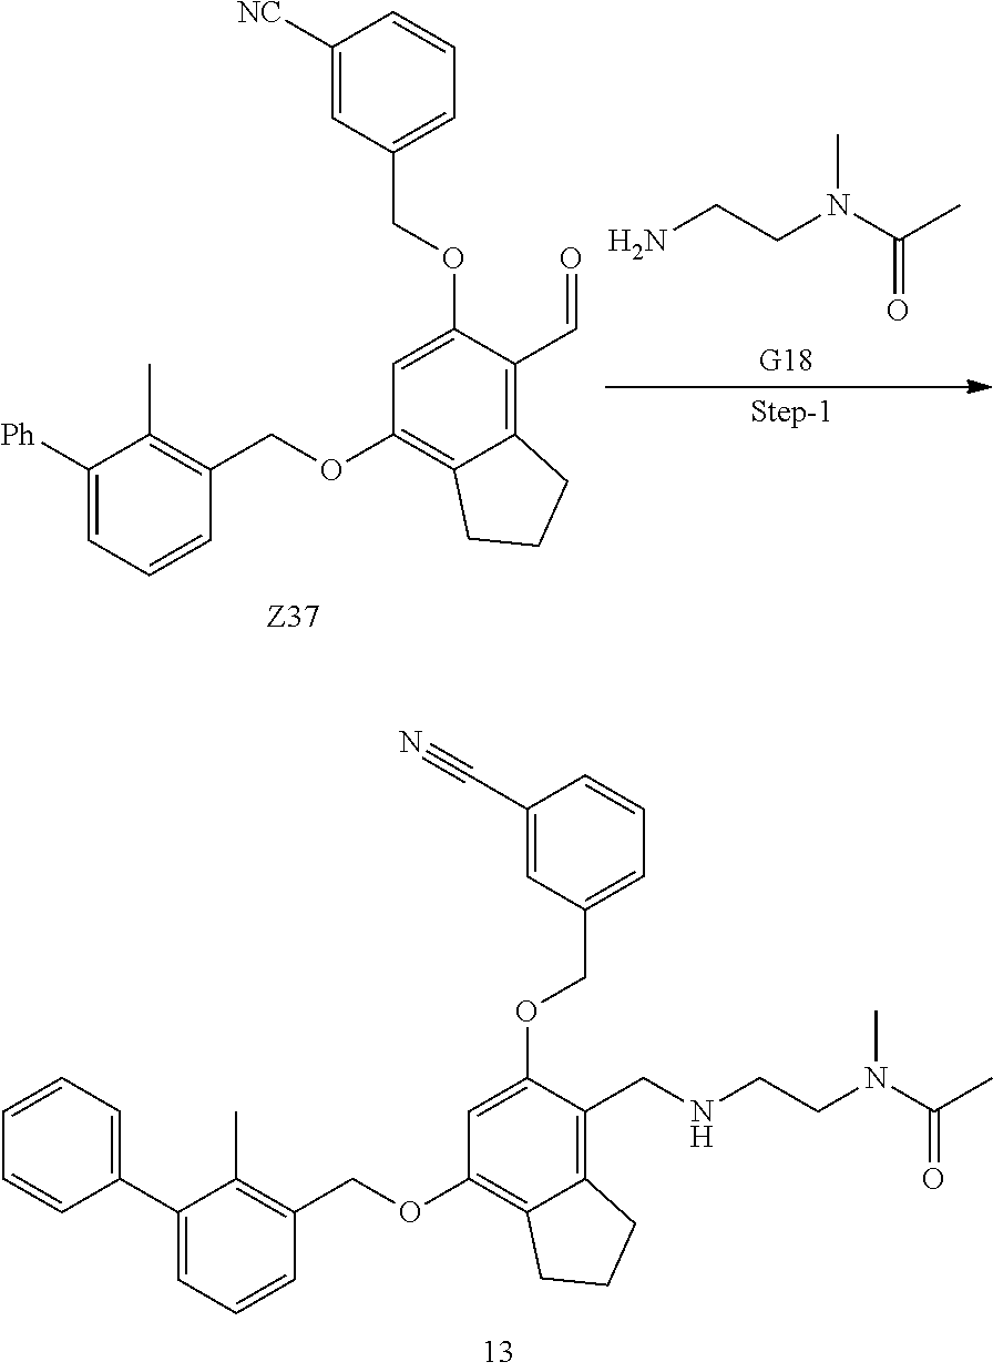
C1(C2=CC=CC=C2)=CC=CC(COC2=C3C(=C(CNCCN(C(C)=O)C)C(OCC4=CC=CC(C#N)=C4)=C2)CCC3)=C1C.C1([Ph])=CC=CC(COC2=C3C(=C(C=O)C(OCC4=CC=CC([NC])=C4)=C2)CCC3)=C1C.NCCN(C(C)=O)C
